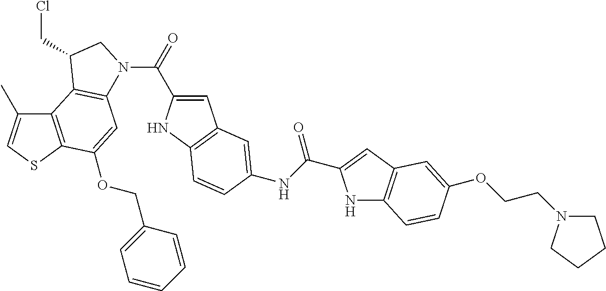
C12=C(SC=C1C)C(OCC1=CC=CC=C1)=CC1=C2C(CCl)CN1C(=O)C1=CC2=C(N1)C=CC(NC(=O)C1=CC3=C(N1)C=CC(OCCN1CCCC1)=C3)=C2
